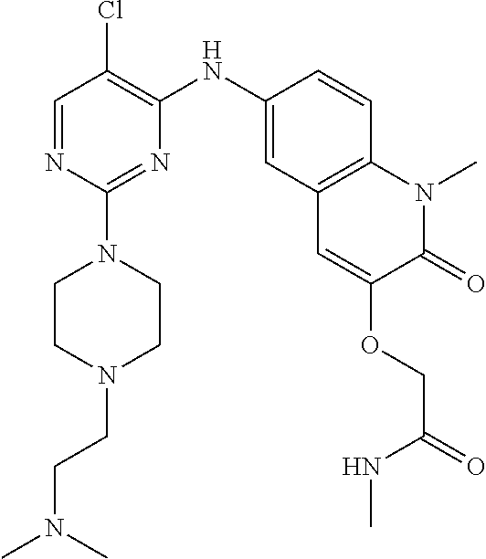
C1=NC(N2CCN(CCN(C)C)CC2)=NC(NC2=CC3=C(C=C2)N(C)C(=O)C(OCC(NC)=O)=C3)=C1Cl
